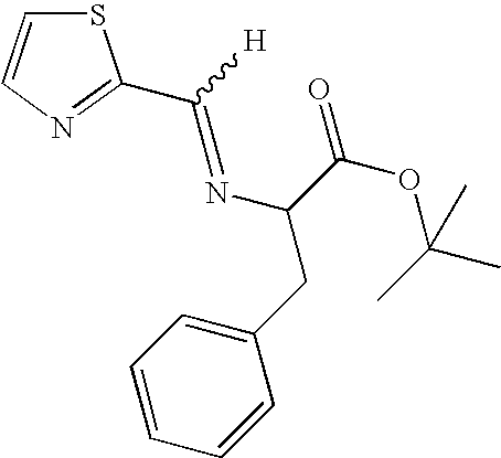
S1C=CN=C1C([H])=NC(C(OC(C)(C)C)=O)CC1=CC=CC=C1
